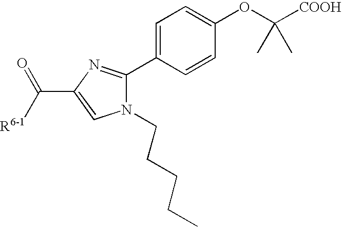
[R6-1]C(=O)C1=CN(CCCCC)C(C2=CC=C(OC([COOH])(C)C)C=C2)=N1
